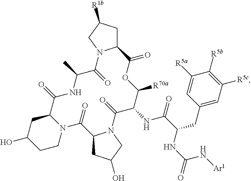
OC1CCN2C(C1)C(=O)NC(C)C(=O)N1C(CC([R1b])C1)C(=O)OC([R70a])C(NC(C(NC(=O)N[Ar1])CC1=CC([R5c])=C([R5b])C([R5a])=C1)=O)C(=O)N1C(CC(O)C1)C2=O
